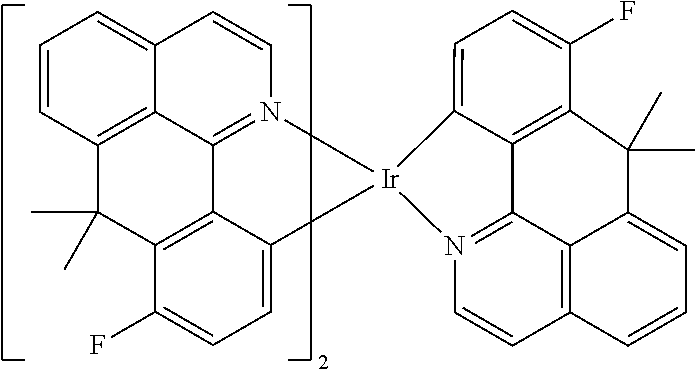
C12=CC=CC3=C1C1=N(C=C2)[Ir]2(C4=CC=C(F)C(=C14)C3(C)C)N1=C3C4=C(C=C1)C=CC=C4C(C)(C)C1=C3C2=CC=C1F
